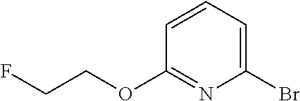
C1=CC=C(Br)N=C1OCCF
